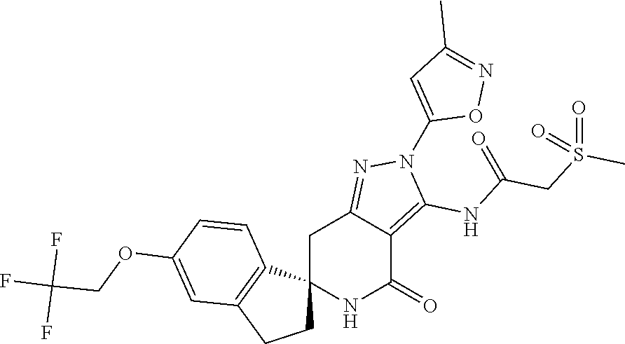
C12(NC(=O)C3=C(NC(CS(C)(=O)=O)=O)N(C4=CC(C)=NO4)N=C3C1)CCC1=C2C=CC(OCC(F)(F)F)=C1
